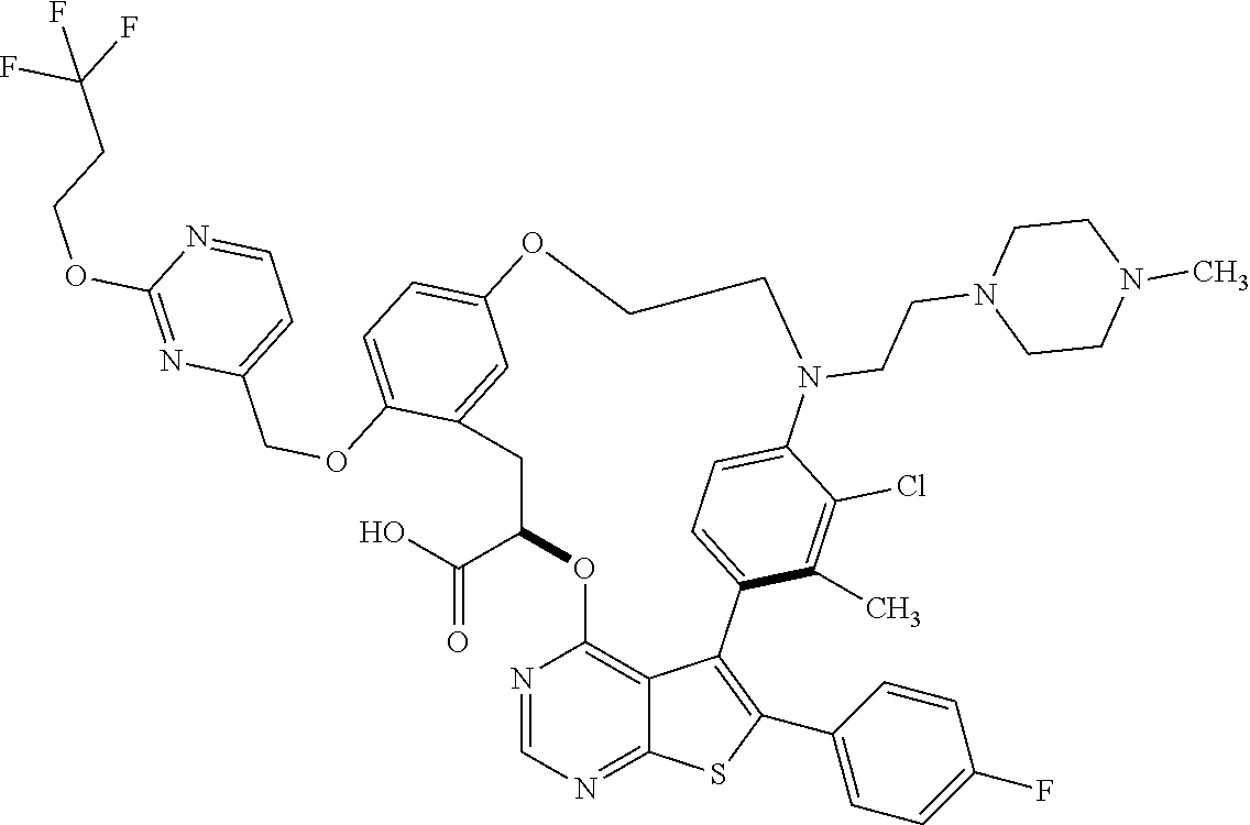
C1C(C(O)=O)OC2=C3C(=NC=N2)SC(C2=CC=C(F)C=C2)=C3C2=CC=C(C(Cl)=C2C)N(CCN2CCN(C)CC2)CCOC2=CC=C(OCC3=CC=NC(OCCC(F)(F)F)=N3)C1=C2
